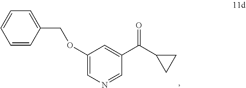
C1=CC(COC2=CN=CC(C(C3CC3)=O)=C2)=CC=C1
